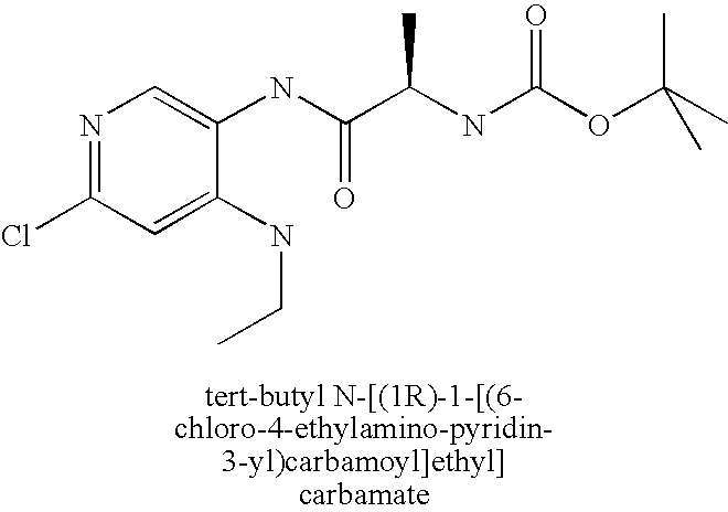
N1=C(Cl)C=C(NCC)C(NC(C(NC(OC(C)(C)C)=O)C)=O)=C1
